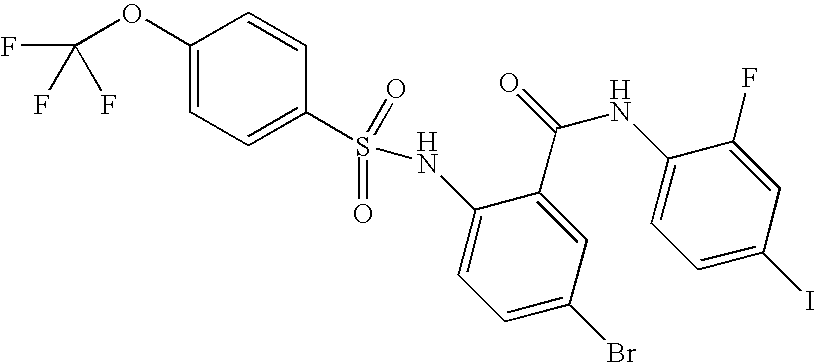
C1(OC(F)(F)F)=CC=C(S(NC2=CC=C(Br)C=C2C(=O)NC2=CC=C(I)C=C2F)(=O)=O)C=C1
